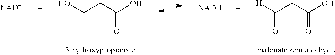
OCCC(=O)O.[H]C(CC(=O)O)=O.[NAD+].[NADH]
